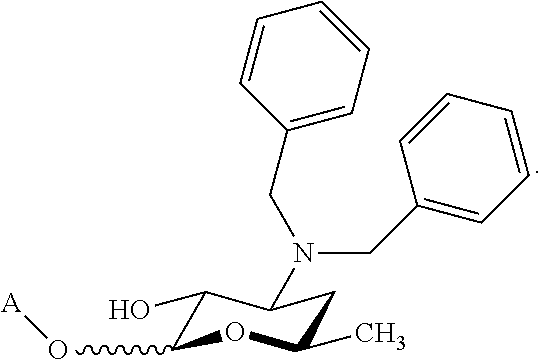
C1(O)C(O[A])OC(C)CC1N(CC1=CC=CC=C1)CC1=CC=CC=C1
